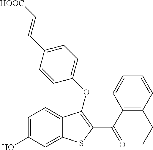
C1=C(O)C=C2C(=C1)C(OC1=CC=C(C=C[HOOC])C=C1)=C(C(C1=C(CC)C=CC=C1)=O)S2
